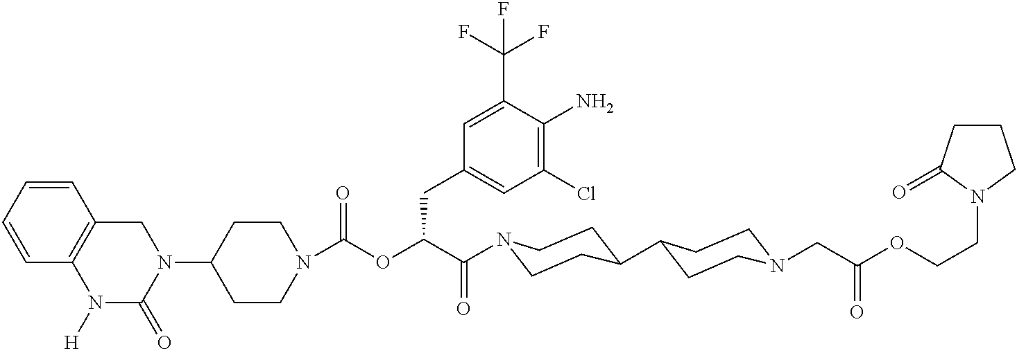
N1(C2CCN(C(=O)OC(C(=O)N3CCC(C4CCN(CC(OCCN5CCCC5=O)=O)CC4)CC3)CC3=CC(Cl)=C(N)C(C(F)(F)F)=C3)CC2)CC2=C(N([H])C1=O)C=CC=C2
